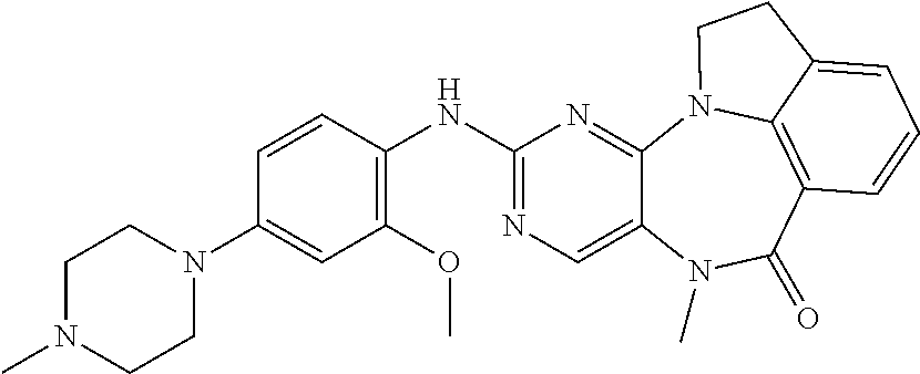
N1(C2=CC(OC)=C(NC3=NC=C4C(=N3)N3C5=C(C(=O)N4C)C=CC=C5CC3)C=C2)CCN(C)CC1
